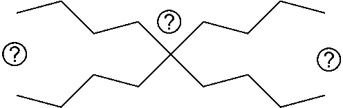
C(C(CCCC)(CCCC)CCCC)CCC
